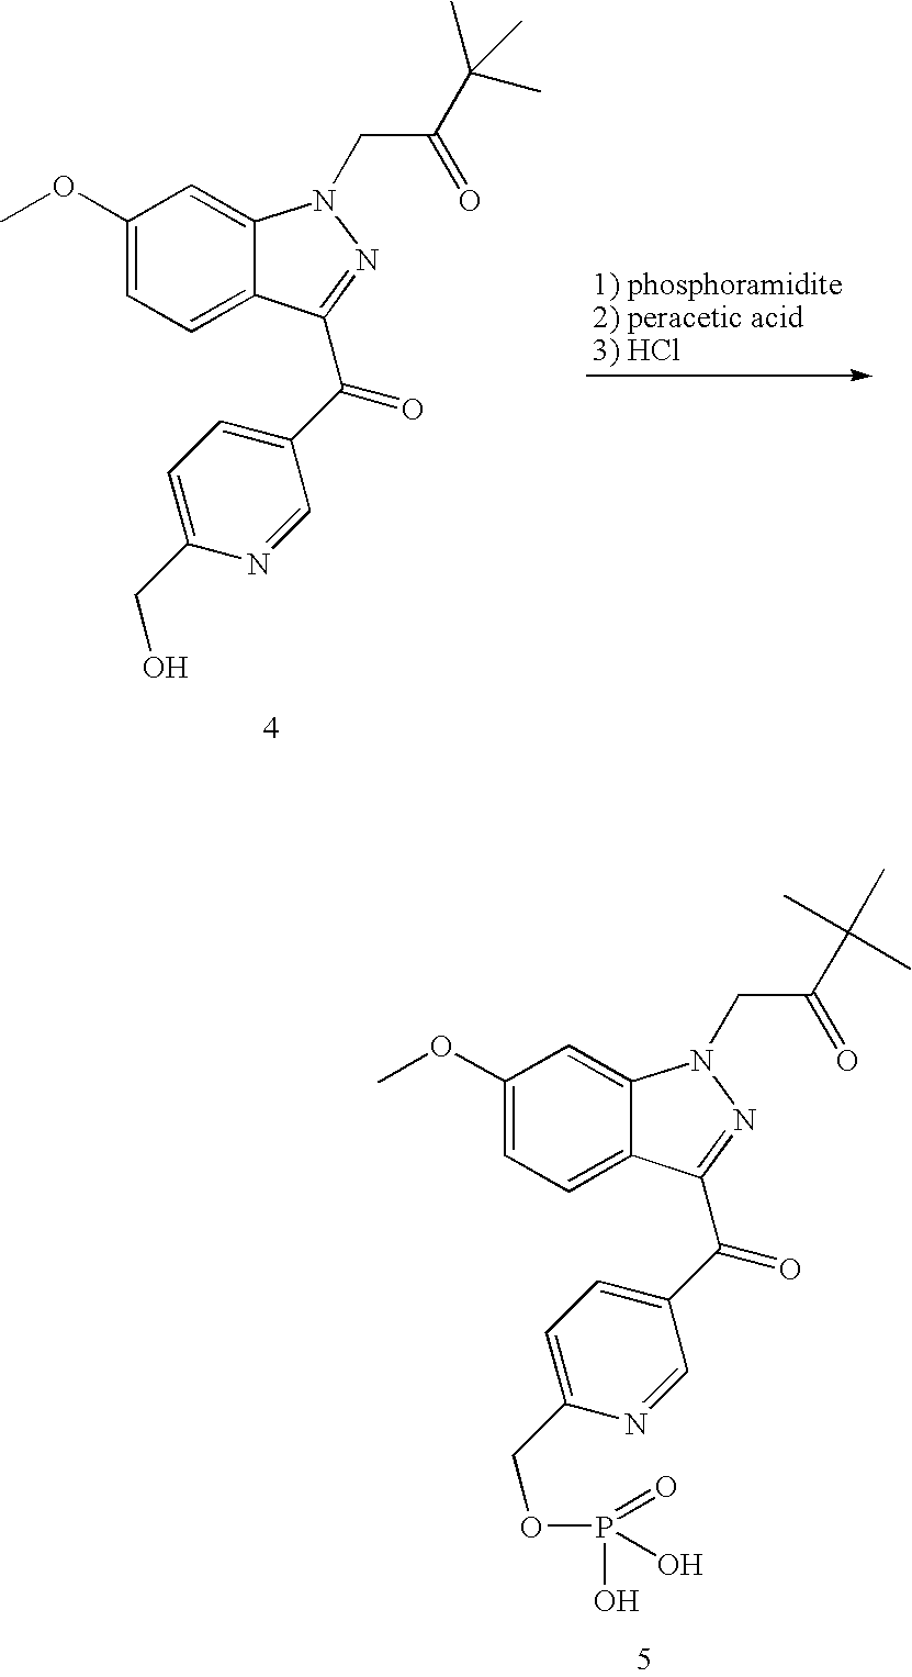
C1(OC)=CC=C2C(=C1)N(CC(=O)C(C)(C)C)N=C2C(C1=CC=C(CO)N=C1)=O.C1(OC)=CC=C2C(=C1)N(CC(=O)C(C)(C)C)N=C2C(C1=CC=C(COP(=O)(O)O)N=C1)=O
